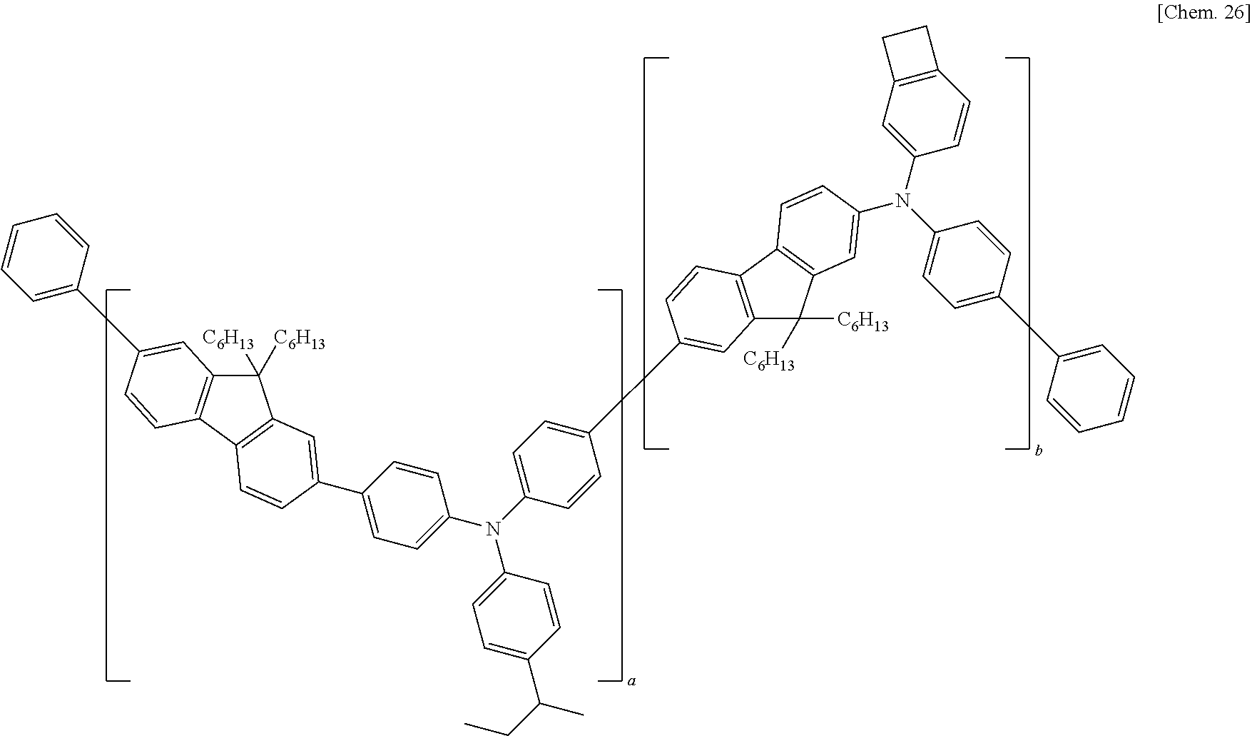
C1([C6H13])([C6H13])C2=C(C3=C1C=C(C1=CC=C(N(C4=CC=C(C5=CC6=C(C7=C(C6([C6H13])[C6H13])C=C(N(C6=CC=C(C8=CC=CC=C8)C=C6)C6=CC8=C(C=C6)CC8)C=C7)C=C5)C=C4)C4=CC=C(C(C)CC)C=C4)C=C1)C=C3)C=CC(C1=CC=CC=C1)=C2
